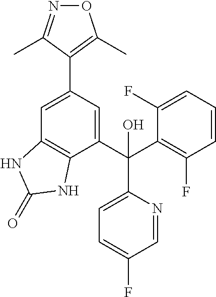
N1=C(C)C(C2=CC3=C(C(C(C4=CC=C(F)C=N4)(C4=C(F)C=CC=C4F)O)=C2)NC(=O)N3)=C(C)O1
